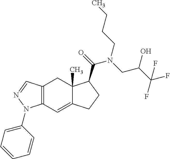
C12=C(C=C3C(C)(C1)C(C(=O)N(CC(C(F)(F)F)O)CCCC)CC3)N(C1=CC=CC=C1)N=C2
